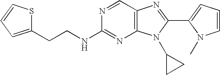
C(CC1=CC=CS1)NC1=NC2=C(C=N1)N=C(C1=CC=CN1C)N2C1CC1
